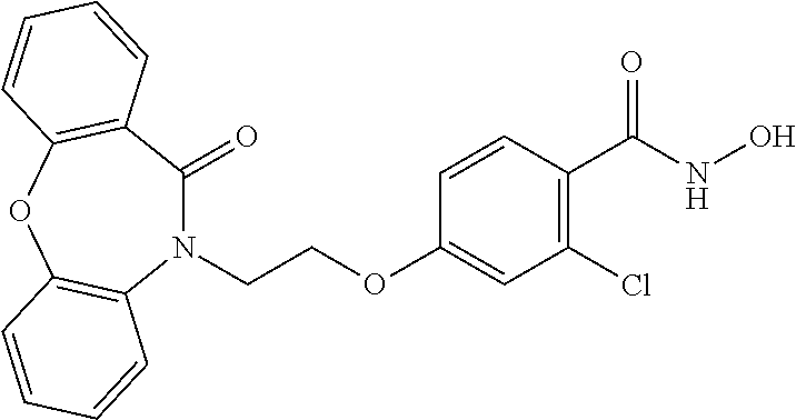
N1(CCOC2=CC(Cl)=C(C(NO)=O)C=C2)C(=O)C2=C(OC3=C1C=CC=C3)C=CC=C2
